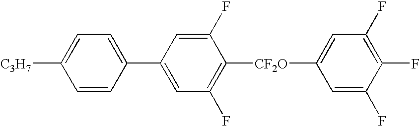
C1=CC(C2=CC(F)=C([CF2O]C3=CC(F)=C(F)C(F)=C3)C(F)=C2)=CC=C1[C3H7]
